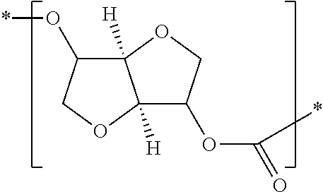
C12([H])C(OC(=O)*)COC1([H])C(O*)CO2
